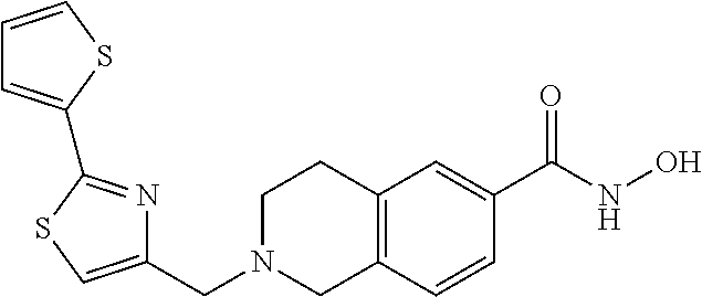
C1(CN2CC3=C(CC2)C=C(C(NO)=O)C=C3)=CSC(C2=CC=CS2)=N1
